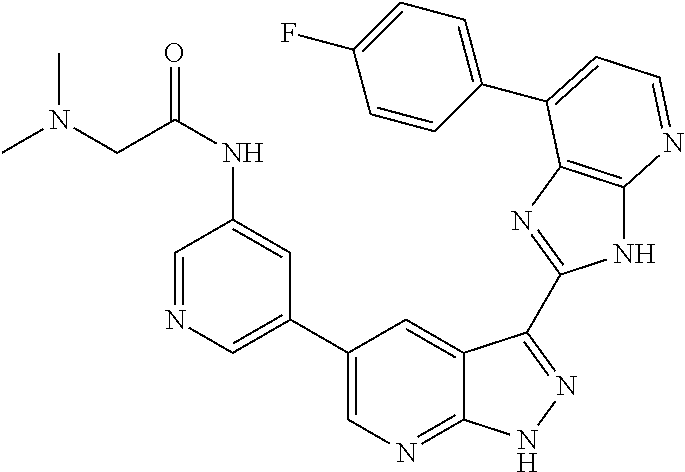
C1(C2=CN=CC(NC(CN(C)C)=O)=C2)=CN=C2C(=C1)C(C1=NC3=C(N1)N=CC=C3C1=CC=C(F)C=C1)=NN2
